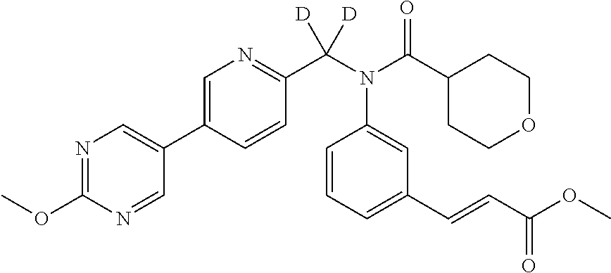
C1=NC(OC)=NC=C1C1=CN=C(C(N(C(C2CCOCC2)=O)C2=CC(C=CC(OC)=O)=CC=C2)([D])[D])C=C1
